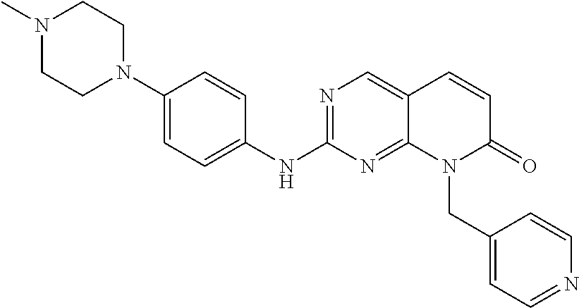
N1(C)CCN(C2=CC=C(NC3=NC=C4C(=N3)N(CC3=CC=NC=C3)C(=O)C=C4)C=C2)CC1
